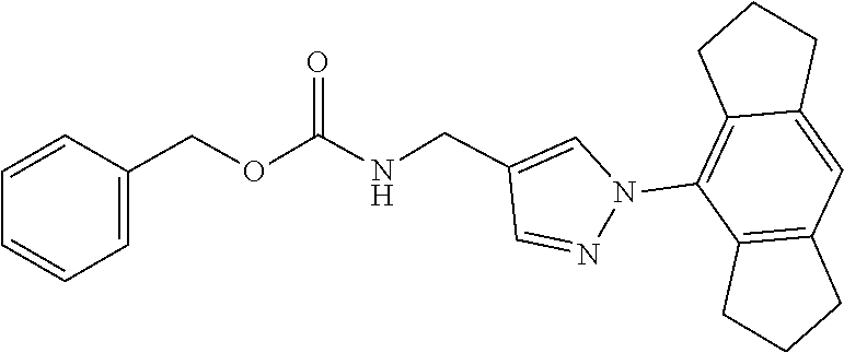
C(C1=CN(C2=C3CCCC3=CC3=C2CCC3)N=C1)NC(=O)OCC1=CC=CC=C1
